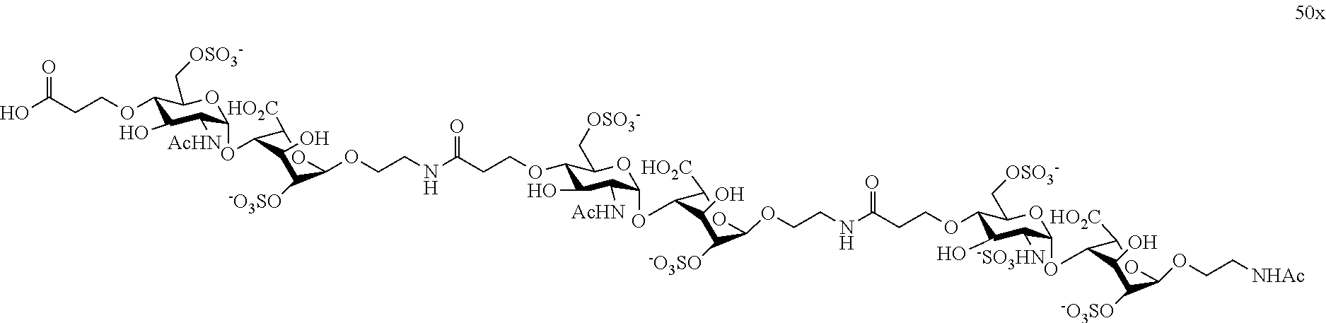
C1(OCCC(=O)O)C(O)C([AcHN])C(OC2C([HO2C])OC(OCCNC(CCOC3C(O)C([AcHN])C(OC4C([HO2C])OC(OCCNC(=O)CCOC5C(O)C([-SO3HN])C(OC6C([HO2C])OC(OCC[NHAc])C([-O3SO])C6O)OC5C[OSO3-])C([-O3SO])C4O)OC3C[OSO3-])=O)C([-O3SO])C2O)OC1C[OSO3-]
